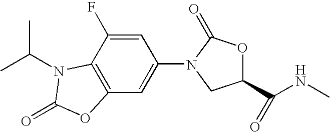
C12=C(C(F)=CC(N3C(=O)OC(C(NC)=O)C3)=C1)N(C(C)C)C(=O)O2
